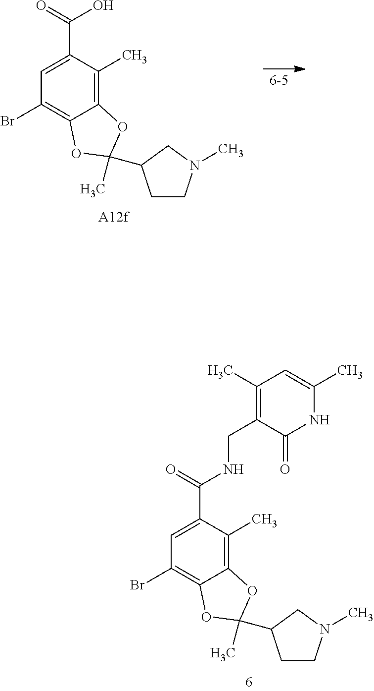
C1=C(C(=O)O)C(C)=C2C(=C1Br)OC(C)(C1CCN(C)C1)O2.C1=C(C(=O)NCC2=C(C)C=C(C)NC2=O)C(C)=C2C(=C1Br)OC(C)(C1CCN(C)C1)O2
